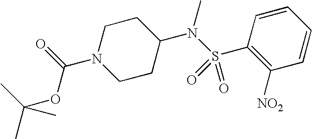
C1=CC=CC([NO2])=C1S(N(C1CCN(C(=O)OC(C)(C)C)CC1)C)(=O)=O
